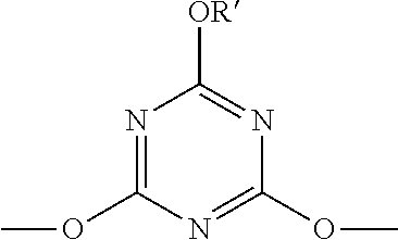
N1=C(OC)N=C(OC)N=C1[OR]
